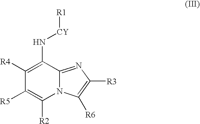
N12C(=NC([R3])=C1[R6])C(N[CY][R1])=C([R4])C([R5])=C2[R2]
